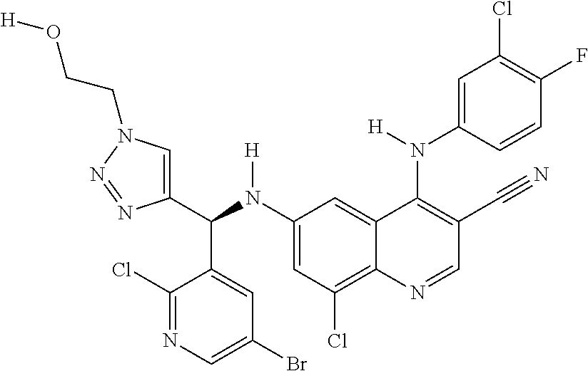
C1(N(C(C2=CN(CCO[H])N=N2)C2=CC(Br)=CN=C2Cl)[H])=CC(Cl)=C2C(=C1)C(N(C1=CC(Cl)=C(F)C=C1)[H])=C(C#N)C=N2
